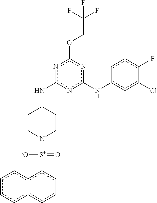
n1c(NC2CCN([S+](=O)([-O])c3c4c(cccc4)ccc3)CC2)nc(OCC(F)(F)F)nc1Nc1cc(Cl)c(F)cc1
